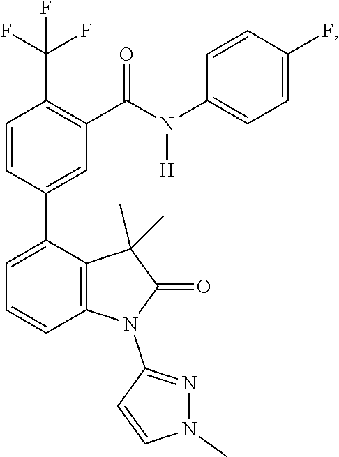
C1=CC(C2=CC=CC3=C2C(C)(C)C(=O)N3C2=NN(C)C=C2)=CC(C(N(C2=CC=C(F)C=C2)[H])=O)=C1C(F)(F)F
